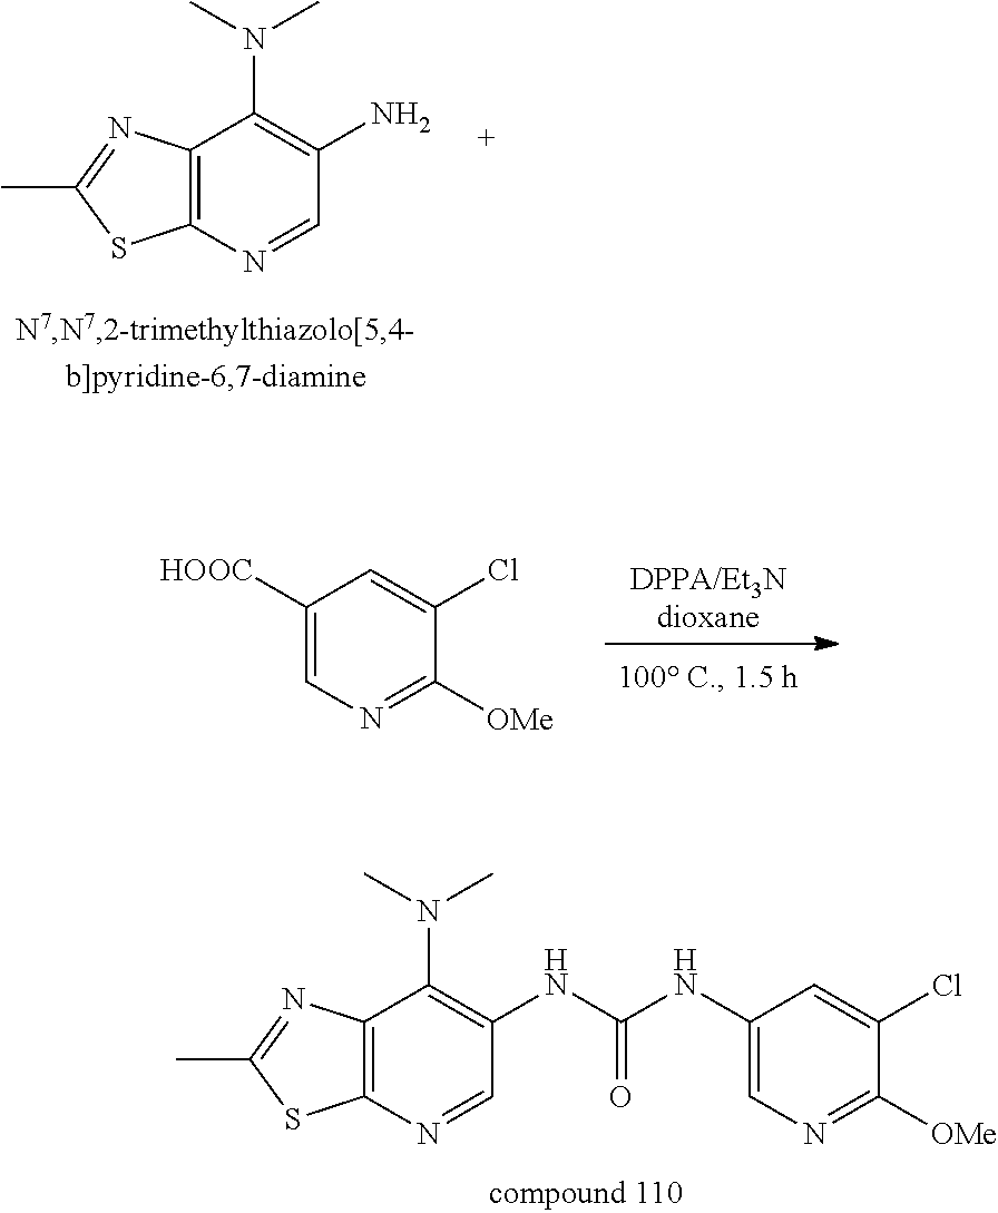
C12=C(N=CC(N)=C1N(C)C)SC(C)=N2.C1([HOOC])=CN=C([OMe])C(Cl)=C1.[DPPA/Et3Ndioxane].C12=C(N=CC(NC(NC3=CN=C([OMe])C(Cl)=C3)=O)=C1N(C)C)SC(C)=N2
